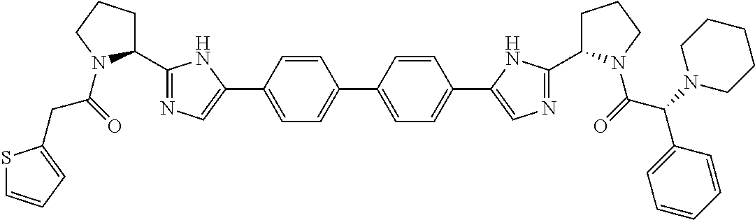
C1(C2=NC=C(C3=CC=C(C4=CC=C(C5=CN=C(C6CCCN6C(=O)C(N6CCCCC6)C6=CC=CC=C6)N5)C=C4)C=C3)N2)CCCN1C(=O)CC1=CC=CS1
